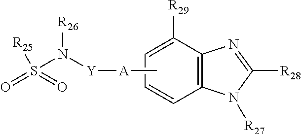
C12=C(N=C([R28])N1[R27])C([R29])=CC=C2.C[A][Y]N(S([R25])(=O)=O)[R26]
